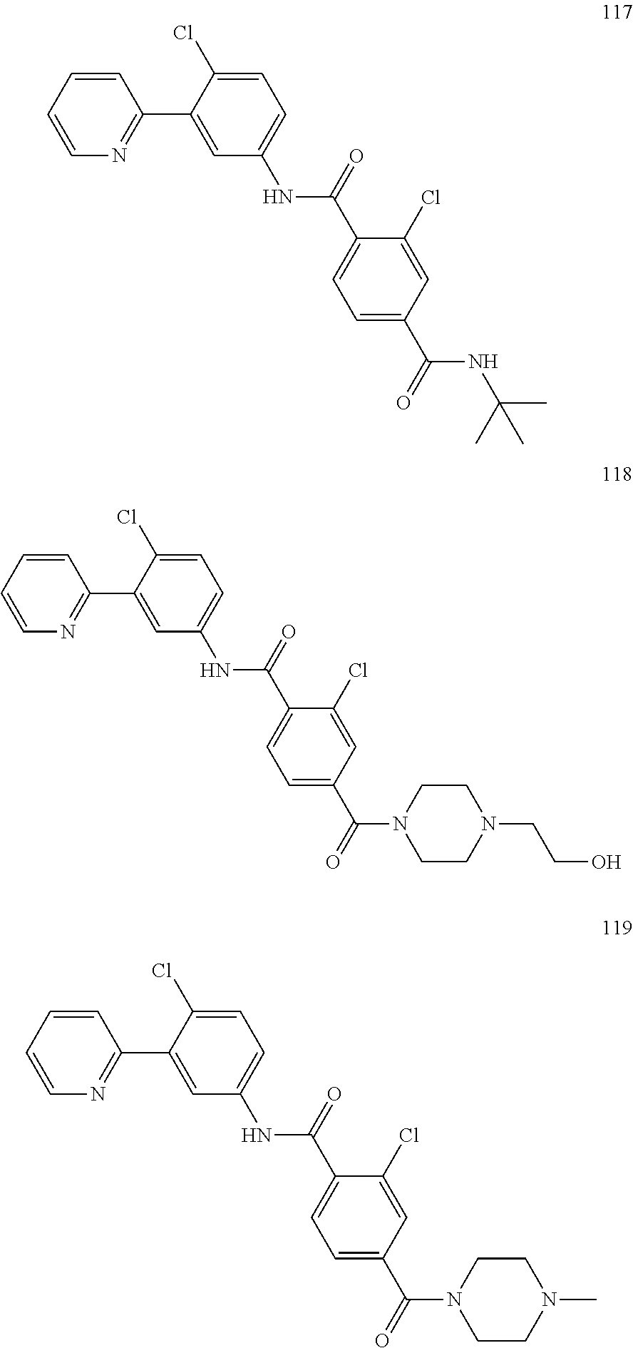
C1=CC=CN=C1C1=CC(NC(C2=CC=C(C(=O)NC(C)(C)C)C=C2Cl)=O)=CC=C1Cl.C1=CC=CN=C1C1=CC(NC(C2=CC=C(C(=O)N3CCN(CCO)CC3)C=C2Cl)=O)=CC=C1Cl.C1=CC=CN=C1C1=CC(NC(C2=CC=C(C(=O)N3CCN(C)CC3)C=C2Cl)=O)=CC=C1Cl
